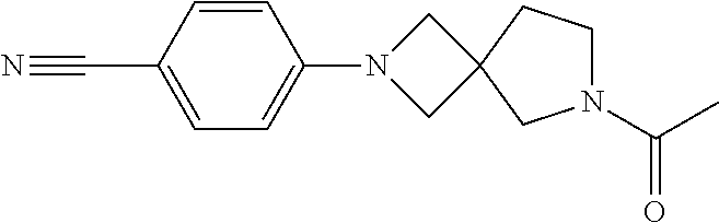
N#CC1=CC=C(N2CC3(C2)CN(C(C)=O)CC3)C=C1
